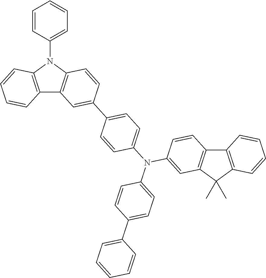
C1=CC=CC=C1N1C2=C(C3=C1C=CC=C3)C=C(C1=CC=C(N(C3=CC=C(C4=CC=CC=C4)C=C3)C3=CC4=C(C=C3)C3=C(C4(C)C)C=CC=C3)C=C1)C=C2
